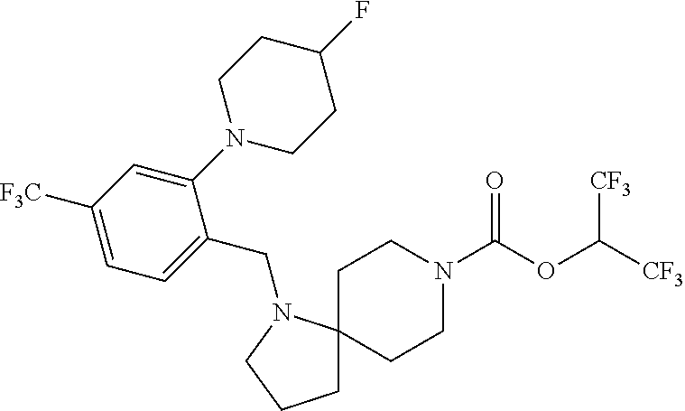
C1C2(N(CC3=CC=C([F3C])C=C3N3CCC(F)CC3)CC1)CCN(C(OC([CF3])[CF3])=O)CC2
